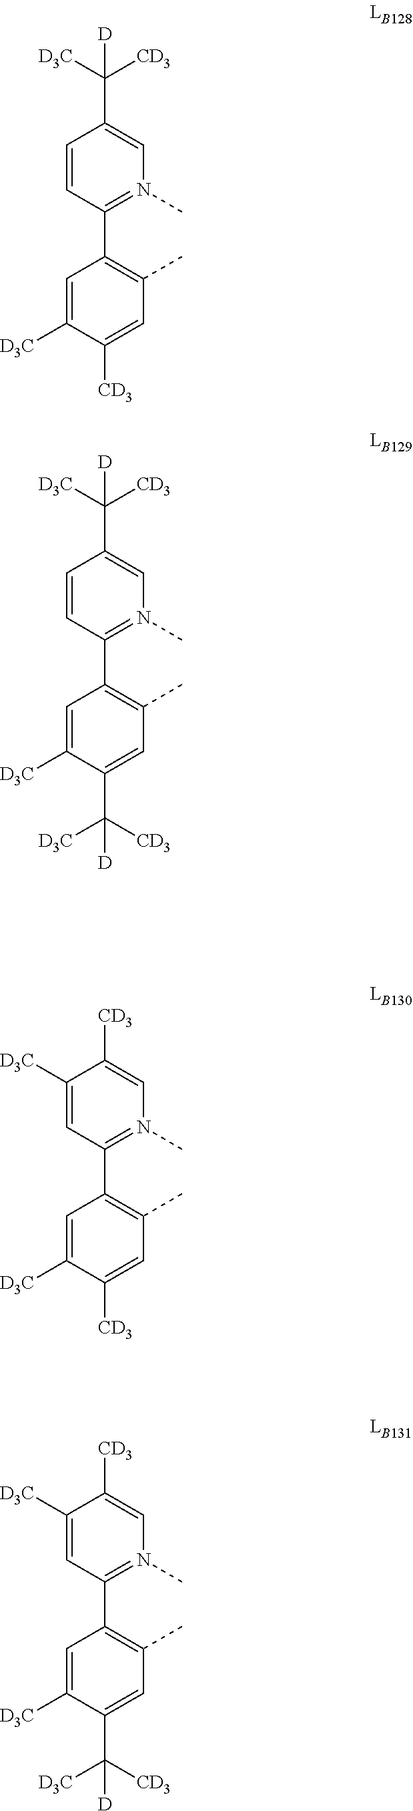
C1=C([D3C])C([CD3])=CC(C)=C1C1=N(C)C=C(C([D3C])([CD3])[D])C=C1.C1=C([D3C])C(C([CD3])([D3C])[D])=CC(C)=C1C1=N(C)C=C(C([D3C])([CD3])[D])C=C1.C1=C([D3C])C([CD3])=CC(C)=C1C1=N(C)C=C([CD3])C([D3C])=C1.C1=C([D3C])C(C([CD3])([D3C])[D])=CC(C)=C1C1=N(C)C=C([CD3])C([D3C])=C1
